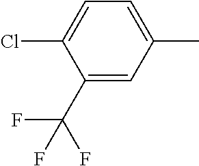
C1(C(F)(F)F)=CC(C)=CC=C1Cl
